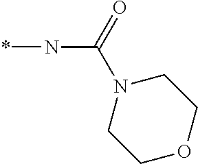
*NC(=O)N1CCOCC1
